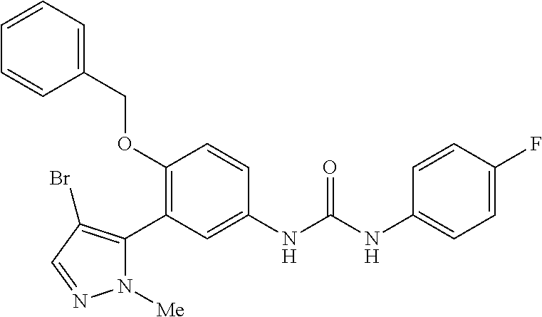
C1(OCC2=CC=CC=C2)=C(C2=C(Br)C=NN2[Me])C=C(NC(=O)NC2=CC=C(F)C=C2)C=C1
